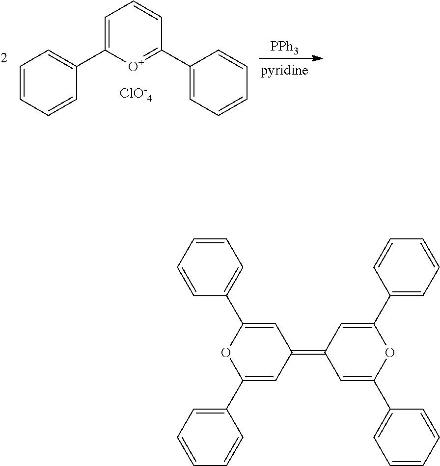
C1=CC=CC(C2=CC=CC(C3=CC=CC=C3)=[O+]2)=C1.[ClO-4].[PPh3].C1(=C2C=C(C3=CC=CC=C3)OC(C3=CC=CC=C3)=C2)C=C(C2=CC=CC=C2)OC(C2=CC=CC=C2)=C1
